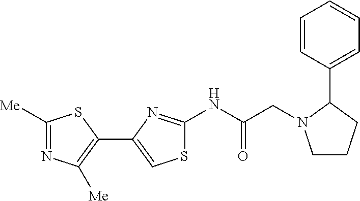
C1([Me])=NC([Me])=C(C2=CSC(NC(CN3CCCC3C3=CC=CC=C3)=O)=N2)S1
